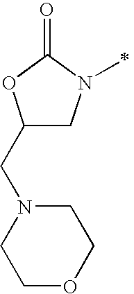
C1N(C)C(=O)OC1CN1CCOCC1
